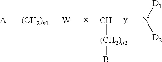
[A][(CH2)n1][W][x]C([(CH2)n2]B)[y]N([D2])[D1]
